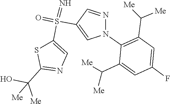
C(C1=CC(F)=CC(C([Me])[Me])=C1N1N=CC(S(=N)(C2=CN=C(C(O)([Me])[Me])S2)=O)=C1)([Me])[Me]
